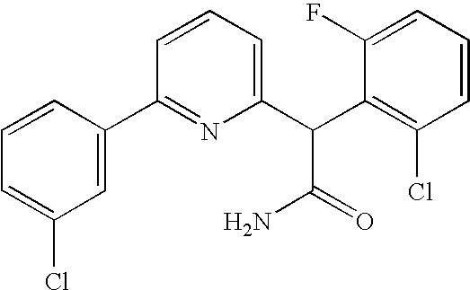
C1=C(Cl)C=C(C2=NC(C(C3=C(Cl)C=CC=C3F)C(=O)N)=CC=C2)C=C1
